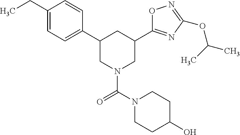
C1(CC)=CC=C(C2CN(C(=O)N3CCC(O)CC3)CC(C3=NC(OC(C)C)=NO3)C2)C=C1
